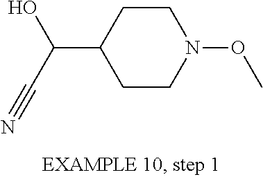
C1(C(O)C#N)CCN(OC)CC1
